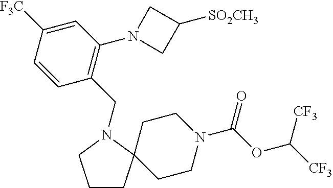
C1CC2(CCN(C(OC([CF3])[CF3])=O)CC2)N(CC2=C(N3CC([SO2CH3])C3)C=C([F3C])C=C2)C1
